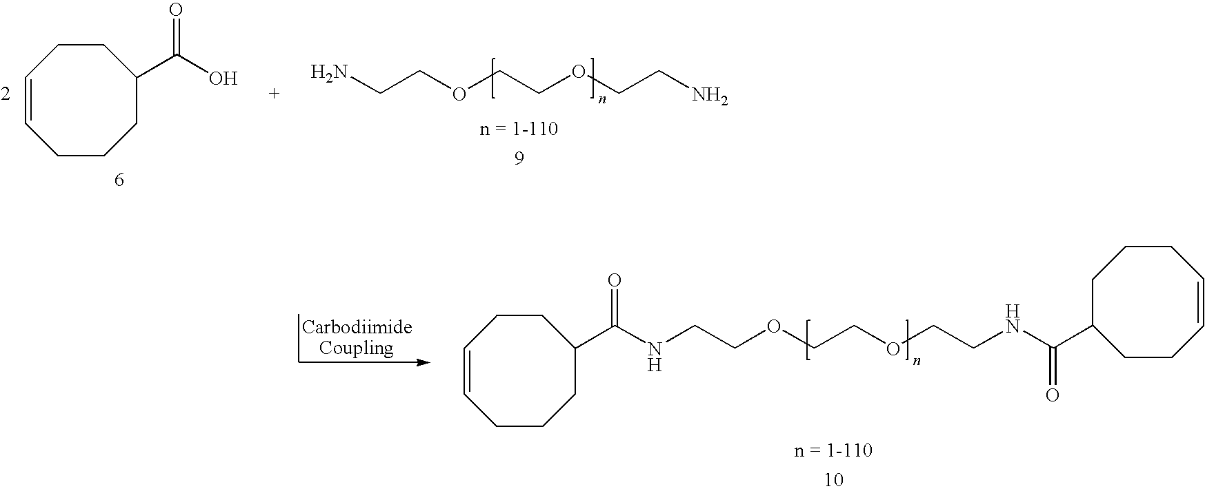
C1=CCCCC(C(O)=O)CC1.NCCOCCOCCN.C1=CCCCC(C(NCCOCCOCCNC(C2CCC=CCCC2)=O)=O)CC1
